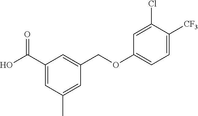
C1(C(O)=O)=CC(C)=CC(COC2=CC=C([CF3])C(Cl)=C2)=C1
